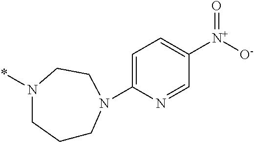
C1CN(C2=CC=C([N+]([O-])=O)C=N2)CCN(*)C1
